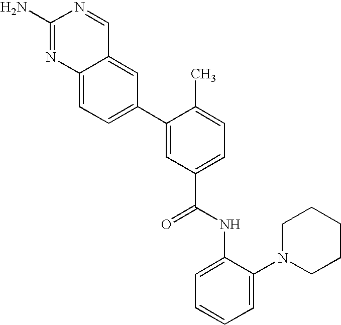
C12=CC(C3=CC(C(NC4=CC=CC=C4N4CCCCC4)=O)=CC=C3C)=CC=C1N=C(N)N=C2
